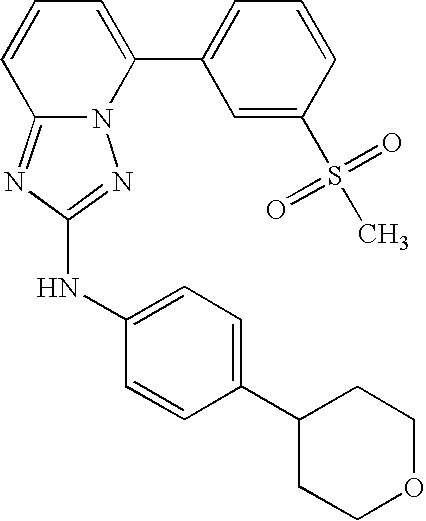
N12C(=NC(NC3=CC=C(C4CCOCC4)C=C3)=N1)C=CC=C2C1=CC=CC(S(C)(=O)=O)=C1
